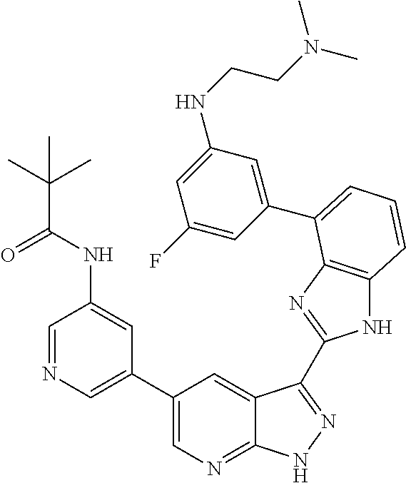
C1(C2=CN=C3C(=C2)C(C2=NC4=C(N2)C=CC=C4C2=CC(NCCN(C)C)=CC(F)=C2)=NN3)=CN=CC(NC(=O)C(C)(C)C)=C1
